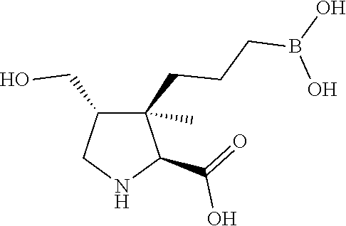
C1(CO)C(CCCB(O)O)(C)C(C(=O)O)NC1
